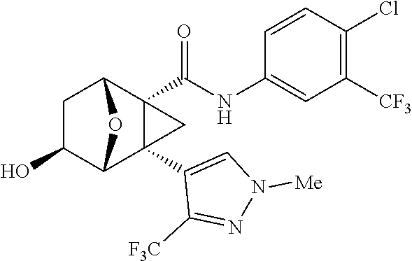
C1(O)C2C3(C4=CN([Me])N=C4[F3C])C(C(NC4=CC([CF3])=C(Cl)C=C4)=O)(C(C1)O2)C3
